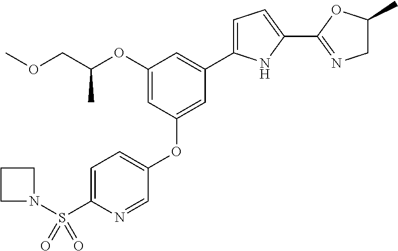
C1(OC(COC)C)=CC(OC2=CC=C(S(N3CCC3)(=O)=O)N=C2)=CC(C2=CC=C(C3=NCC(C)O3)N2)=C1
